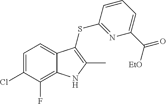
C1=C(Cl)C(F)=C2C(=C1)C(SC1=NC(C([EtO])=O)=CC=C1)=C(C)N2
